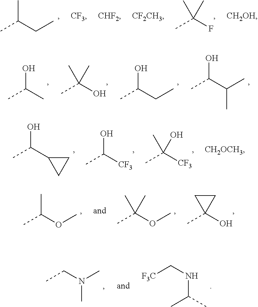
CC(CC)C.[CF3].[CHF2].[CF2CH3].CC(F)(C)C.[CH2OH].CC(C(C)C)O.CC(CC)O.CC(O)(C)C.CC(C)O.[CH2OCH3].CC([CF3])(O)C.CC([CF3])O.CC(C1CC1)O.CC1(O)CC1.CC(OC)(C)C.CC(OC)C.CC(C)NC[F3C].CCN(C)C
